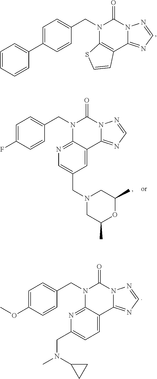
C1=C(C2=CC=CC=C2)C=CC(CN2C3=C(C4=NC=NN4C2=O)C=CS3)=C1.C1=C(F)C=CC(CN2C3=NC=C(CN4CC(C)OC(C)C4)C=C3C3=NC=NN3C2=O)=C1.C1=C(OC)C=CC(CN2C3=NC(CN(C4CC4)C)=CC=C3C3=NC=NN3C2=O)=C1
